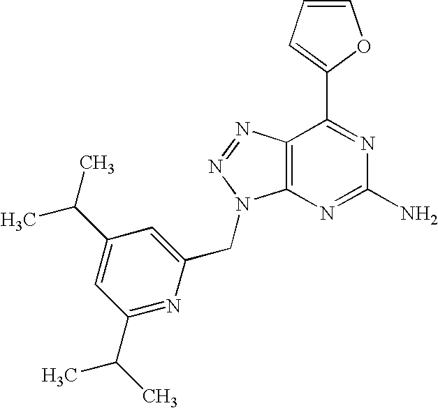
C1=CC=C(C2=NC(N)=NC3=C2N=NN3CC2=CC(C(C)C)=CC(C(C)C)=N2)O1
